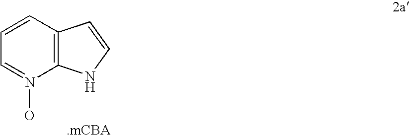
C1=CC2=C(N(O)=C1)NC=C2
